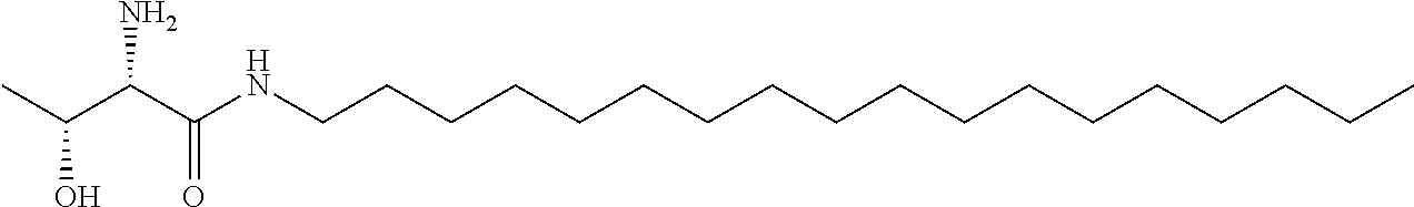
C(C(C(NCCCCCCCCCCCCCCCCCC)=O)N)(O)C
